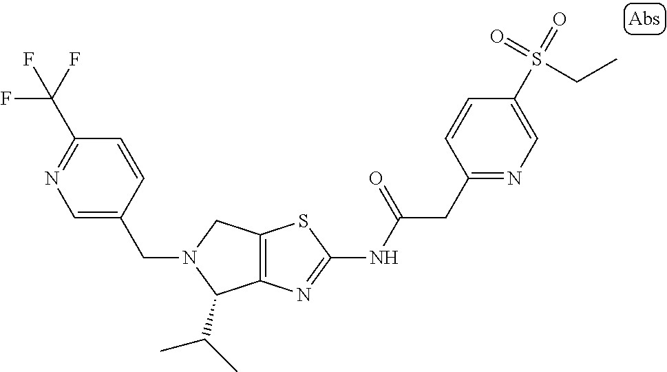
C12=C(N=C(NC(CC3=NC=C(S(=O)(=O)CC)C=C3)=O)S1)C(C(C)C)N(CC1=CN=C(C(F)(F)F)C=C1)C2
